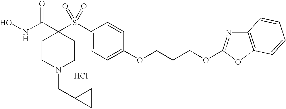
N(C(C1(S(C2=CC=C(OCCCOC3=NC4=C(O3)C=CC=C4)C=C2)(=O)=O)CCN(CC2CC2)CC1)=O)O.Cl
